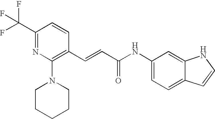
C(=CC(=O)NC1=CC=C2C(=C1)NC=C2)C1=C(N2CCCCC2)N=C(C(F)(F)F)C=C1
